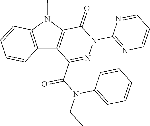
C1(=O)C2=C(C(C(N(CC)C3=CC=CC=C3)=O)=NN1C1=NC=CC=N1)C1=C(N2C)C=CC=C1
